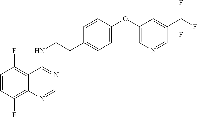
C1=CC(F)=C2C(=C1F)C(NCCC1=CC=C(OC3=CN=CC(C(F)(F)F)=C3)C=C1)=NC=N2
